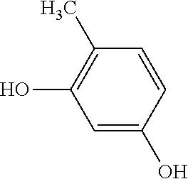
C1=CC(O)=CC(O)=C1C
